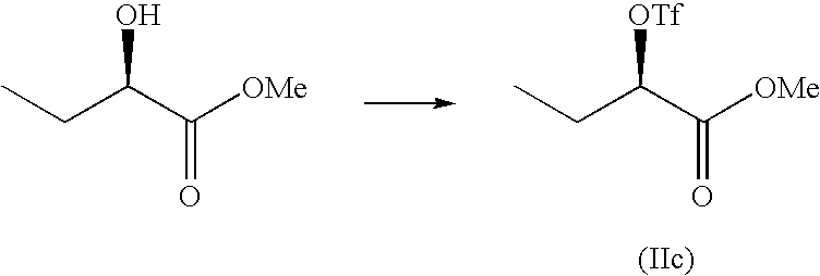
C(C([OMe])=O)(CC)[OTf].C(C([OMe])=O)(CC)O
